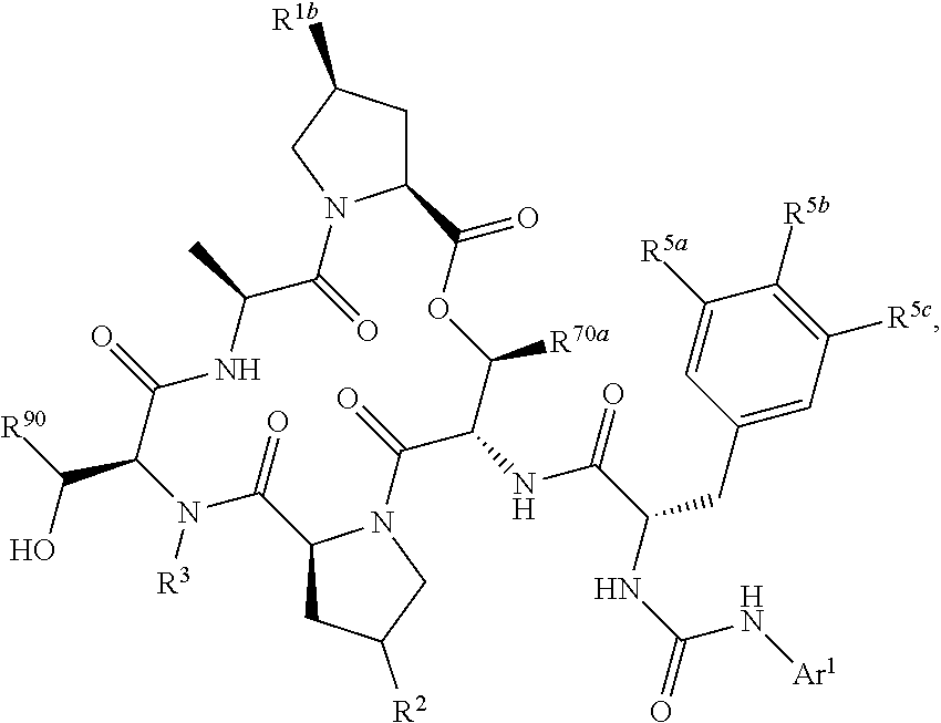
C12CC([R1b])CN1C(=O)C(C)NC(=O)C(C(O)[R90])N([R3])C(=O)C1CC([R2])CN1C(=O)C(NC(C(CC1=CC([R5c])=C([R5b])C([R5a])=C1)NC(=O)N[Ar1])=O)C([R70a])OC2=O
